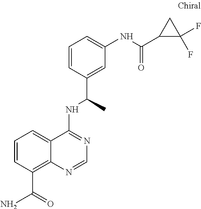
C1=CC(C(N)=O)=C2C(=C1)C(NC(C)C1=CC(NC(C3C(F)(F)C3)=O)=CC=C1)=NC=N2
